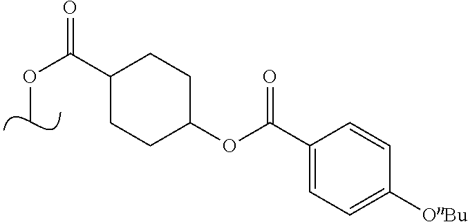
C(OC)(=O)C1CCC(OC(C2=CC=C([OnBu])C=C2)=O)CC1
